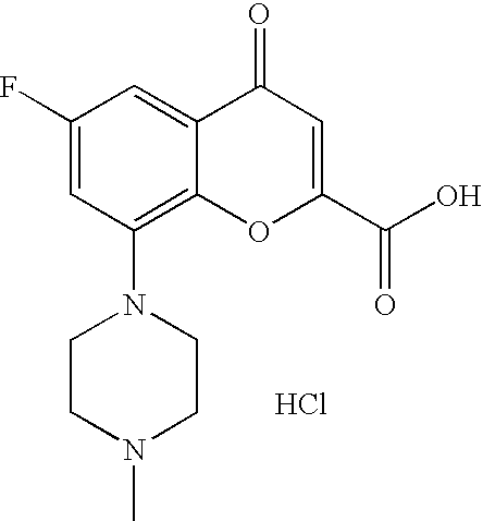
C1(F)=CC(N2CCN(C)CC2)=C2C(=C1)C(=O)C=C(C(O)=O)O2.Cl
